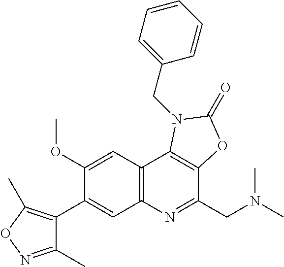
C1(C2=CC3=C(C=C2OC)C2=C(C(CN(C)C)=N3)OC(=O)N2CC2=CC=CC=C2)=C(C)ON=C1C
